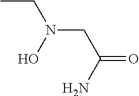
CCN(CC(=O)N)O
